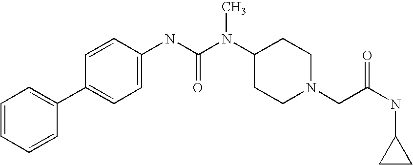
C1=CC=CC(C2=CC=C(NC(N(C3CCN(CC(NC4CC4)=O)CC3)C)=O)C=C2)=C1
